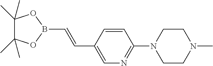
C1(C=CB2OC(C)(C)C(C)(C)O2)=CN=C(N2CCN(C)CC2)C=C1
